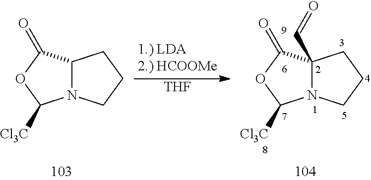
C12(C=O)N(CCC1)C([Cl3C])OC2=O.C12N(CCC1)C([Cl3C])OC2=O.[THF]
